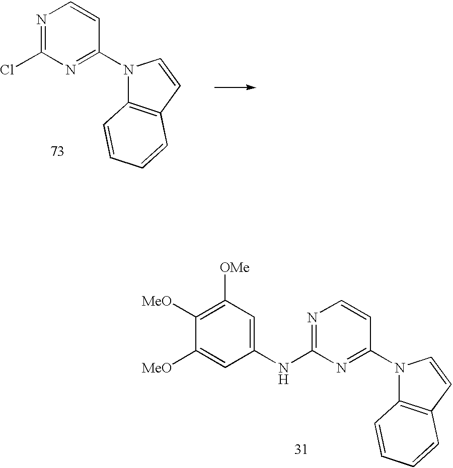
C1(NC2=NC=CC(N3C4=C(C=C3)C=CC=C4)=N2)=CC([OMe])=C([MeO])C([MeO])=C1.C1(N2C3=C(C=C2)C=CC=C3)=NC(Cl)=NC=C1
